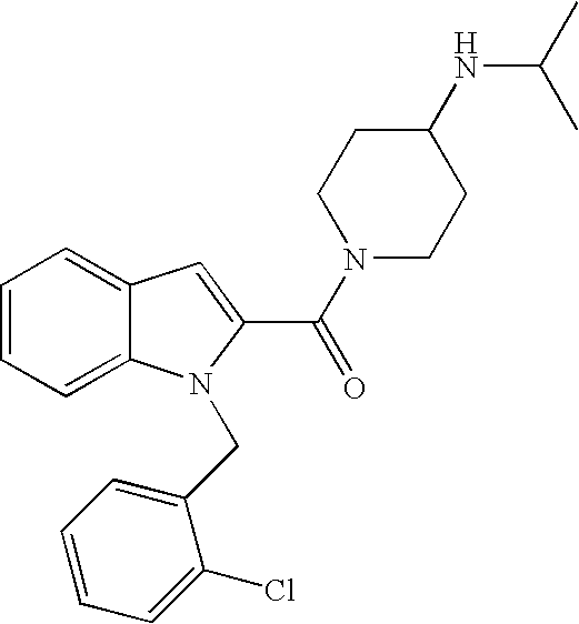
C1=CC=C2C(=C1)C=C(C(=O)N1CCC(NC(C)C)CC1)N2CC1=CC=CC=C1Cl
